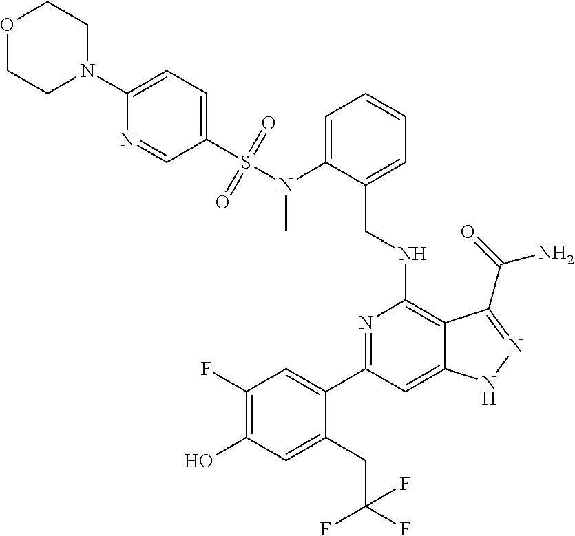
C1(C2=CC(F)=C(O)C=C2CC(F)(F)F)=NC(NCC2=CC=CC=C2N(S(=O)(=O)C2=CC=C(N3CCOCC3)N=C2)C)=C2C(=C1)NN=C2C(N)=O
